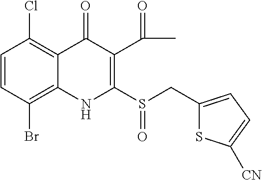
C1=CC(Br)=C2C(=C1Cl)C(=O)C(C(=O)C)=C(S(CC1=CC=C([CN])S1)=O)N2
